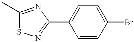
C1(C)=NC(C2=CC=C(Br)C=C2)=NS1
